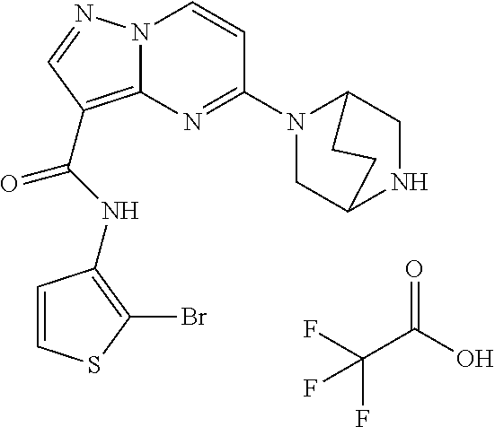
FC(F)(C(=O)O)F.N(C(=O)C1=C2N(N=C1)C=CC(N1CC3NCC1CC3)=N2)C1=C(Br)SC=C1
